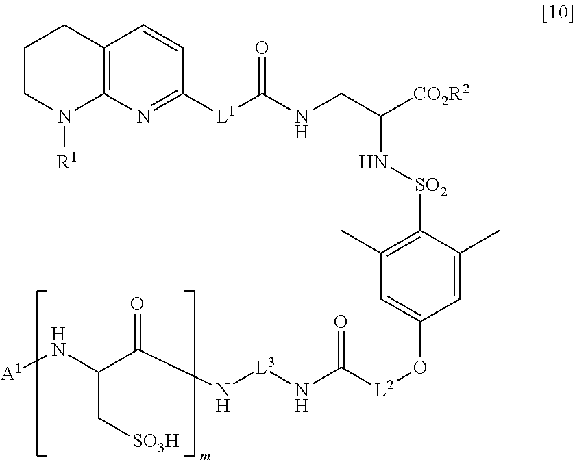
C1CN([R1])C2=C(C1)C=CC([L1]C(NCC([CO2R2])N[SO2]C1=C(C)C=C(O[L2]C(N[L3]NC(C(N[A1])C[SO3H])=O)=O)C=C1C)=O)=N2
